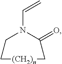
C=CN1C(=O)C[(CH2)n]CC1
